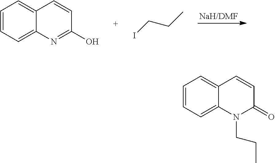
C1=CC=C2C(=C1)C=CC(O)=N2.C(CC)I.C1=CC=C2C(=C1)C=CC(=O)N2CCC
